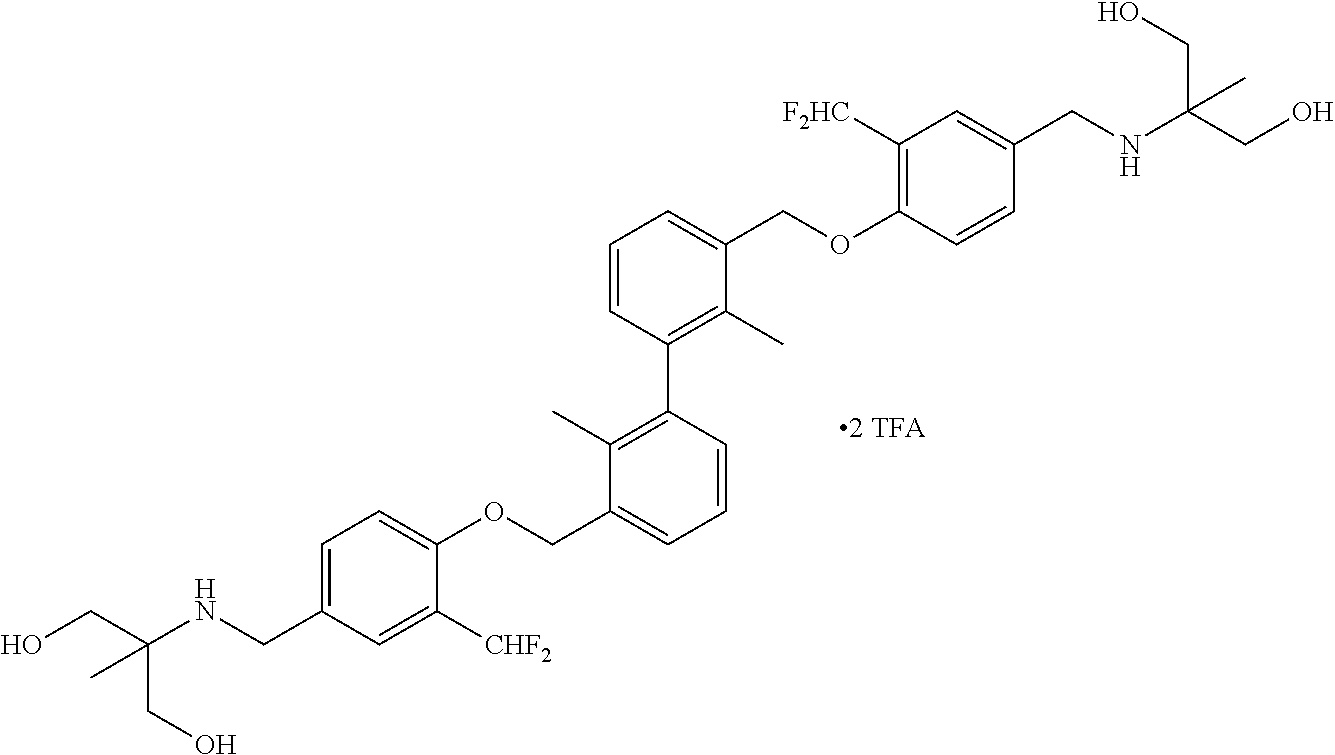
C(C1=CC=C(OCC2=CC=CC(C3=C(C)C(COC4=C([F2HC])C=C(CNC(CO)(CO)C)C=C4)=CC=C3)=C2C)C([CHF2])=C1)NC(CO)(CO)C
